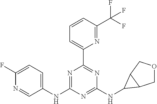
C1(F)=CC=C(NC2=NC(C3=CC=CC(C(F)(F)F)=N3)=NC(NC3C4COCC43)=N2)C=N1
